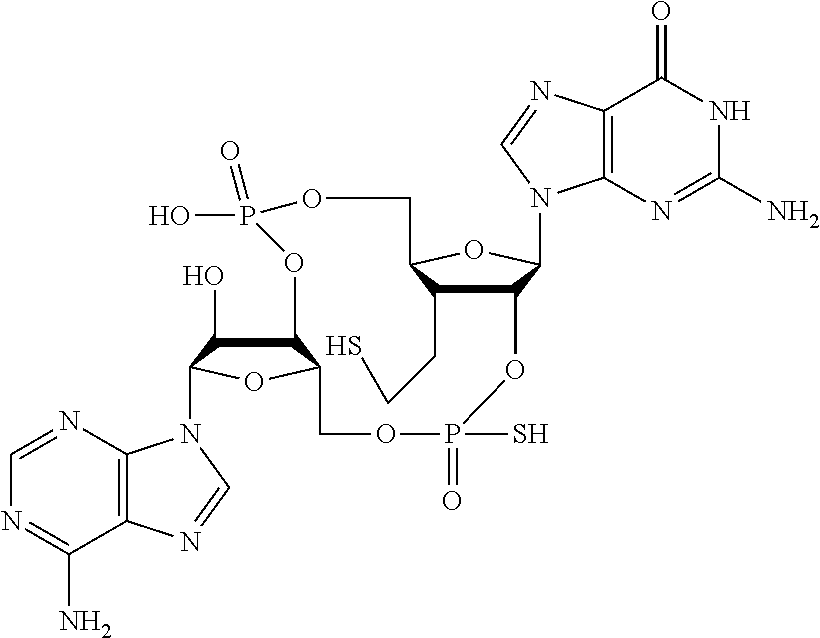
C12=C(N=CN=C1N)N(C1C(O)C3C(O1)COP(S)(=O)OC1C(CCS)C(COP(O)(=O)O3)OC1N1C3=C(N=C1)C(=O)NC(N)=N3)C=N2
